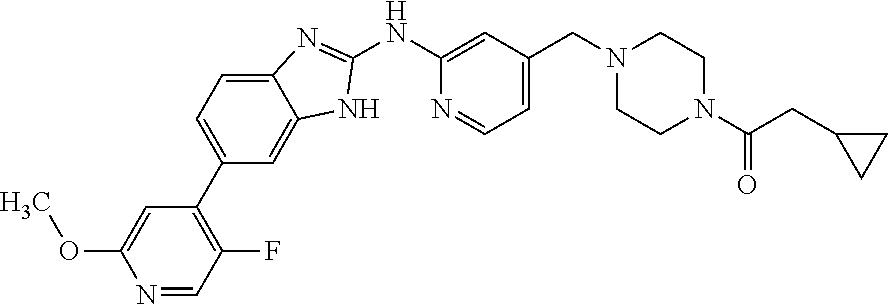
N1=CC(F)=C(C2=CC=C3C(=C2)NC(NC2=CC(CN4CCN(C(=O)CC5CC5)CC4)=CC=N2)=N3)C=C1OC
